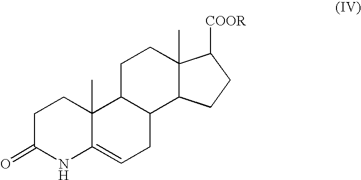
C1C(=O)NC2=CCC3C(C2(C)C1)CCC1(C)C3CCC1[COOR]
